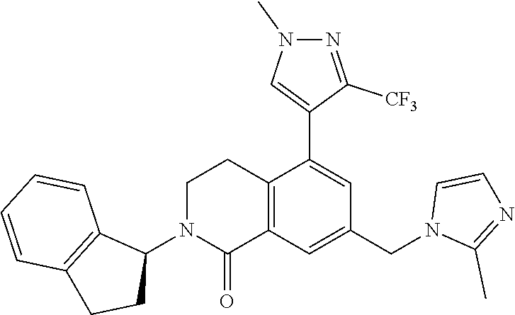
C12=C(C=C(CN3C(C)=NC=C3)C=C1C1=CN(C)N=C1[CF3])C(=O)N(C1C3=C(CC1)C=CC=C3)CC2
